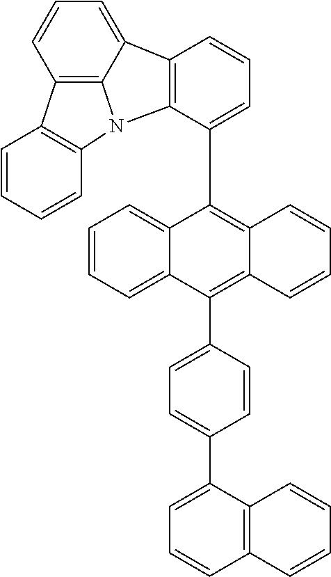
C1=CC=C2C(=C1)C(C1=CC=CC3=C1N1C4=C(C=CC=C34)C3=C1C=CC=C3)=C1C(=C2C2=CC=C(C3=CC=CC4=C3C=CC=C4)C=C2)C=CC=C1
